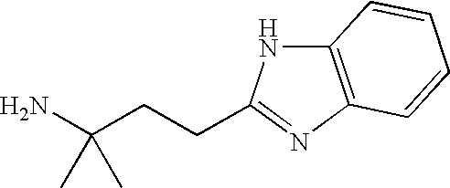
C(CC(N)(C)C)C1=NC2=C(N1)C=CC=C2
